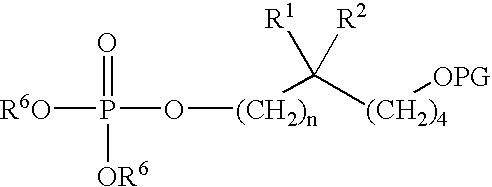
[OR6]P(O[(CH2)n]C([(CH2)4][OPG])([R1])[R2])(=O)[OR6]
